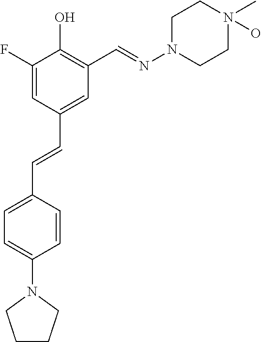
C1=C(F)C(O)=C(C=NN2CCN(C)(O)CC2)C=C1C=CC1=CC=C(N2CCCC2)C=C1
